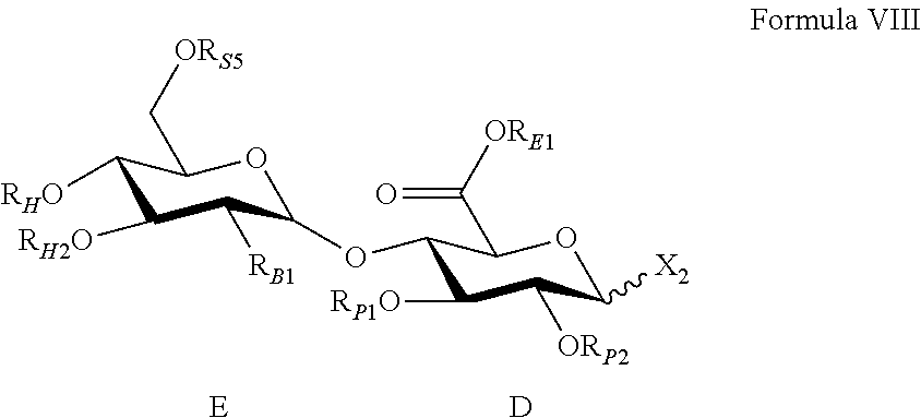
[E].[D].[RHO]C1C([RH2O])C([RB1])C(OC2C([RP1O])C([ORP2])C([X2])OC2C([ORE1])=O)OC1C[ORS5]
